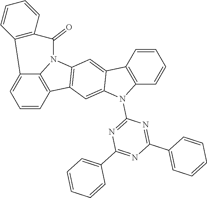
C12=CC=CC3=C1N(C1=C3C=C3C(=C1)C1=C(N3C3=NC(C4=CC=CC=C4)=NC(C4=CC=CC=C4)=N3)C=CC=C1)C(=O)C1=C2C=CC=C1
